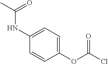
C1(NC(C)=O)=CC=C(OC(Cl)=O)C=C1
